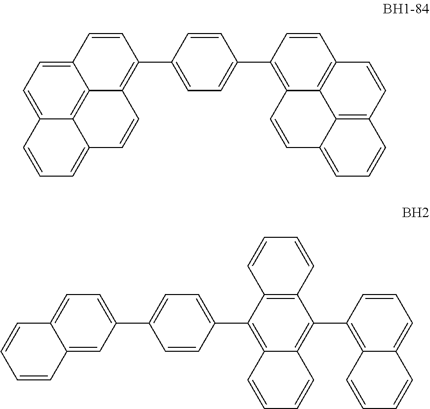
C12=C(C3=CC=C(C4=C5C=CC6=CC=CC7=C6C5=C(C=C7)C=C4)C=C3)C=CC3=CC=C4C=CC=C(C4=C13)C=C2.C1=CC(C2=CC=C3C(=C2)C=CC=C3)=CC=C1C1=C2C=CC=CC2=C(C2=C3C(=CC=C2)C=CC=C3)C2=C1C=CC=C2
